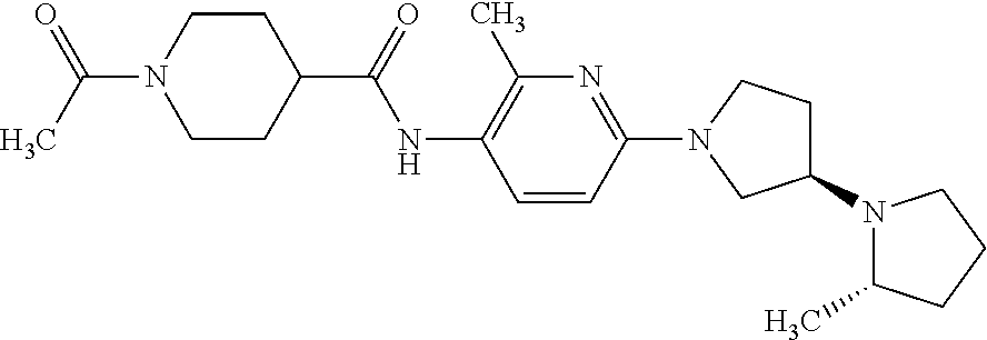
C1CC(C(=O)NC2=C(C)N=C(N3CC(N4C(C)CCC4)CC3)C=C2)CCN1C(C)=O
